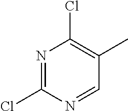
N1=C(Cl)N=CC(C)=C1Cl
